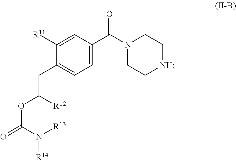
C1([R11])=CC(C(N2CC[NH]CC2)=O)=CC=C1CC(OC(=O)N([R13])[R14])[R12]
